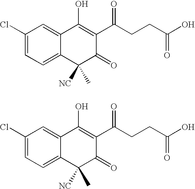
C1(Cl)=CC=C2C(=C1)C(O)=C(C(CCC(O)=O)=O)C(=O)C2(C)[NC].C1(Cl)=CC=C2C(=C1)C(O)=C(C(CCC(O)=O)=O)C(=O)C2(C)[NC]
